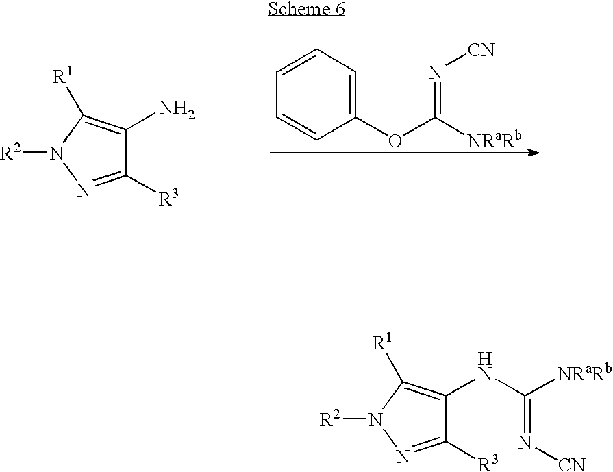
C1([R3])=NN([R2])C([R1])=C1N.C1=CC=C(OC(=N[CN])[NRaRb])C=C1.C1([R3])=NN([R2])C([R1])=C1NC([NRaRb])=N[CN]
